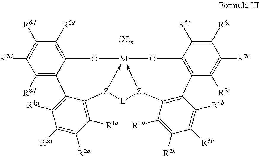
C1([R8d])=C2C(=C([R5d])C([R6d])=C1[R7d])O[M]13([(X)n])-[Z](C4=C([R1a])C([R2a])=C([R3a])C([R4a])=C24)[L][Z]->1C1=C(C2=C(O3)C([R5c])=C([R6c])C([R7c])=C2[R8c])C([R4b])=C([R3b])C([R2b])=C1[R1b]
